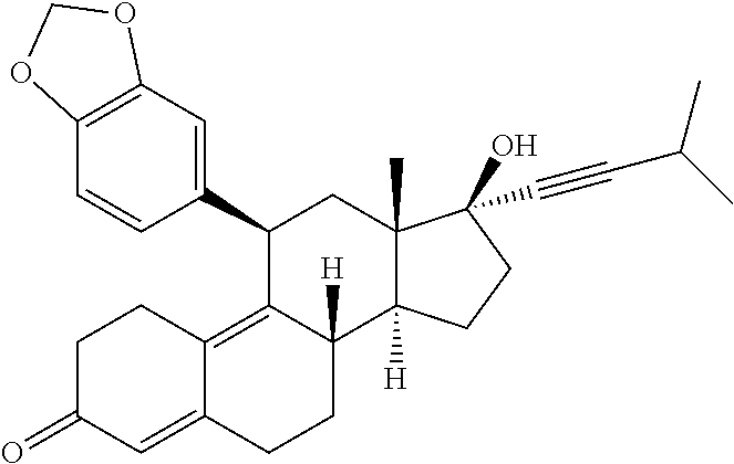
C12=C(C=C(C3C4=C5C(=CC(=O)CC5)CCC4([H])C4([H])C(C)(C3)C(O)(C#CC(C)C)CC4)C=C1)OCO2
